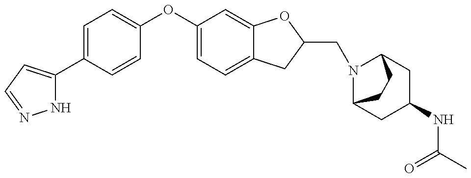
N1C(C2=CC=C(OC3=CC=C4C(=C3)OC(CN3C5CC(NC(=O)C)CC3CC5)C4)C=C2)=CC=N1
